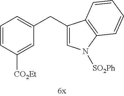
C(C1=CC=CC([CO2Et])=C1)C1=CN([SO2Ph])C2=C1C=CC=C2
